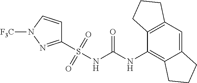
S(NC(=O)NC1=C2C(=CC3=C1CCC3)CCC2)(=O)(=O)C1=NN([F3C])C=C1
